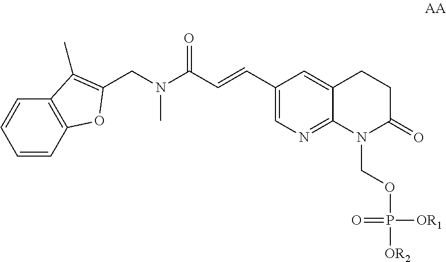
C1(C=CC(=O)N(C)CC2=C(C)C3=C(C=CC=C3)O2)=CN=C2C(=C1)CCC(=O)N2COP([OR2])([OR1])=O
